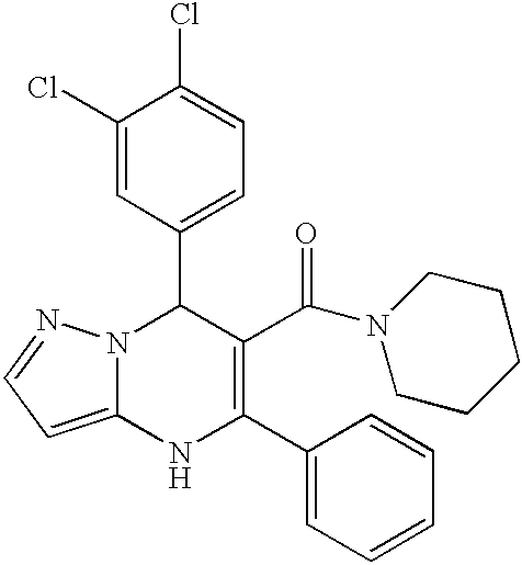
C1(Cl)=CC(C2N3C(=CC=N3)NC(C3=CC=CC=C3)=C2C(N2CCCCC2)=O)=CC=C1Cl
